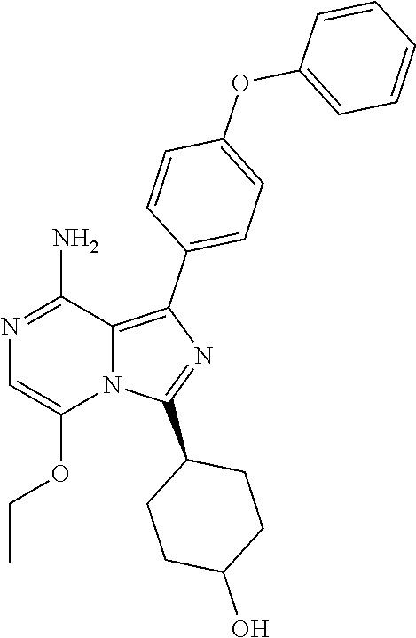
N12C(=C(C3=CC=C(OC4=CC=CC=C4)C=C3)N=C1C1CCC(O)CC1)C(N)=NC=C2OCC
